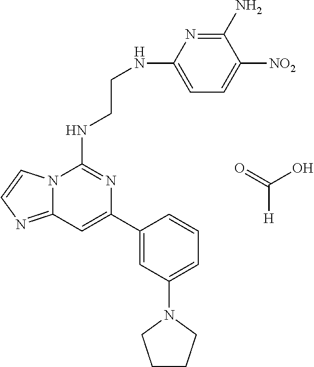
C12=NC=CN1C(NCCNC1=CC=C([NO2])C(N)=N1)=NC(C1=CC(N3CCCC3)=CC=C1)=C2.O=C(O)[H]
